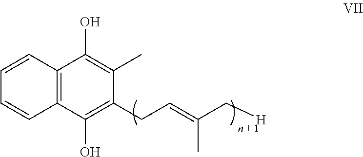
C12=C(C=CC=C1)C(O)=C(C)C(CC=C(C[H])C)=C2O
